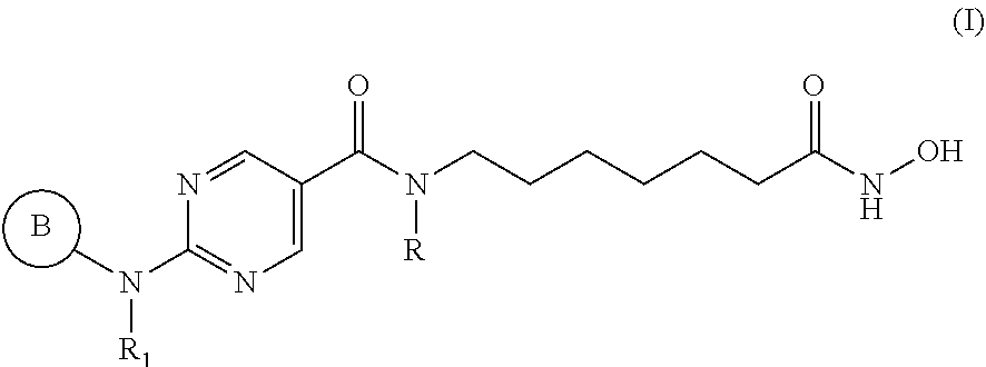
B.N(C)(C1=NC=C(C(N(CCCCCCC(NO)=O)[R])=O)C=N1)[R1]
